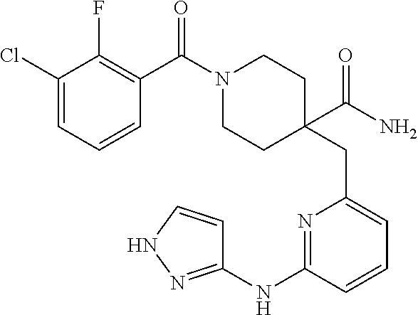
C1(Cl)=CC=CC(C(N2CCC(CC3=CC=CC(NC4=NNC=C4)=N3)(C(=O)N)CC2)=O)=C1F
